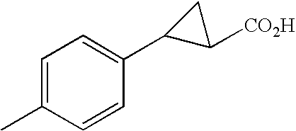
C1=C(C)C=CC(C2C([CO2H])C2)=C1
